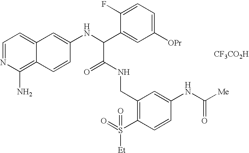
C1=NC(N)=C2C(=C1)C=C(NC(C1=CC([OPr])=CC=C1F)C(=O)NCC1=C(S(=O)([Et])=O)C=CC(NC([Me])=O)=C1)C=C2.[CF3CO2H]
